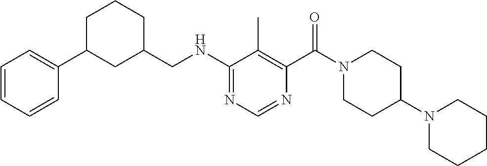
N(C1=NC=NC(C(N2CCC(N3CCCCC3)CC2)=O)=C1C)CC1CCCC(C2=CC=CC=C2)C1
